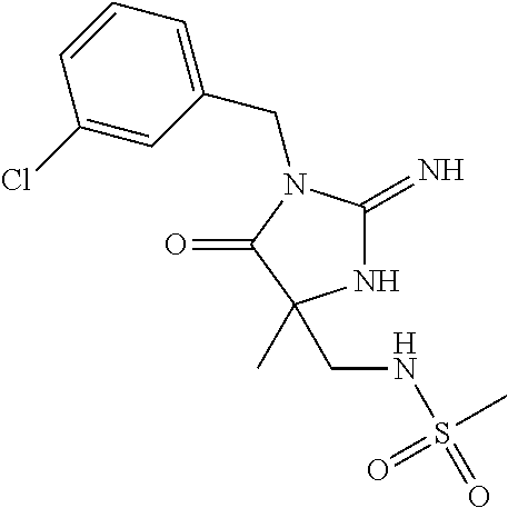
N1C(=N)N(CC2=CC=CC(Cl)=C2)C(=O)C1(C)CNS(=O)(C)=O
